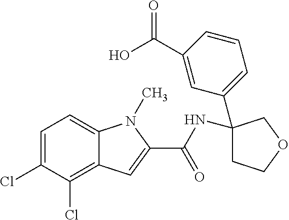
C1=C(Cl)C(Cl)=C2C(=C1)N(C)C(C(NC1(C3=CC=CC(C(O)=O)=C3)CCOC1)=O)=C2
